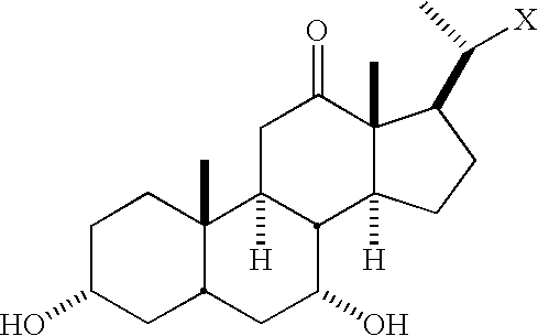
C1C(O)CC2C(C)(C1)C1([H])C(C(O)C2)C2([H])C(C)(C(=O)C1)C(C([X])C)CC2
